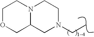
C1OCC2N(C1)CCN(CC)C2
